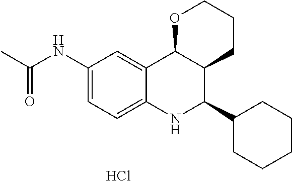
C12=CC(NC(C)=O)=CC=C1NC(C1CCCCC1)C1C2OCCC1.Cl
